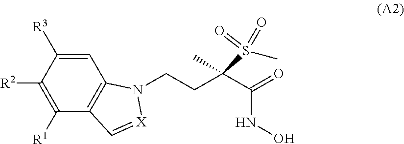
C(CC(C(=O)NO)(S(C)(=O)=O)C)N1C2=C(C([R1])=C([R2])C([R3])=C2)C=[X]1
